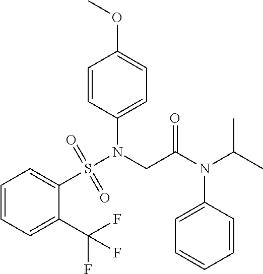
C1=CC=C(C(F)(F)F)C(S(N(CC(=O)N(C2=CC=CC=C2)C(C)C)C2=CC=C(OC)C=C2)(=O)=O)=C1
